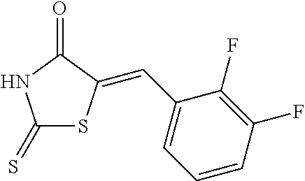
C1(=S)SC(=CC2=CC=CC(F)=C2F)C(=O)N1
